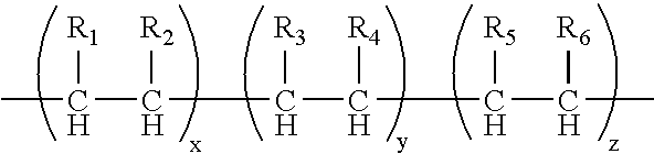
CC(C([R2])CC(C([R4])CC(C(C)[R6])[R5])[R3])[R1]
